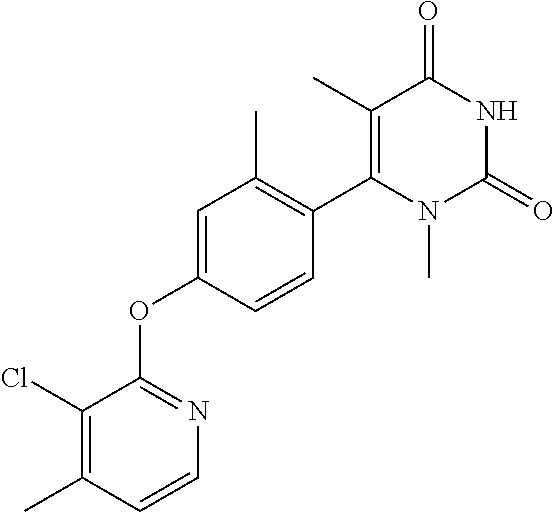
C1=CC(C)=C(Cl)C(OC2=CC(C)=C(C3=C(C)C(=O)NC(=O)N3C)C=C2)=N1
